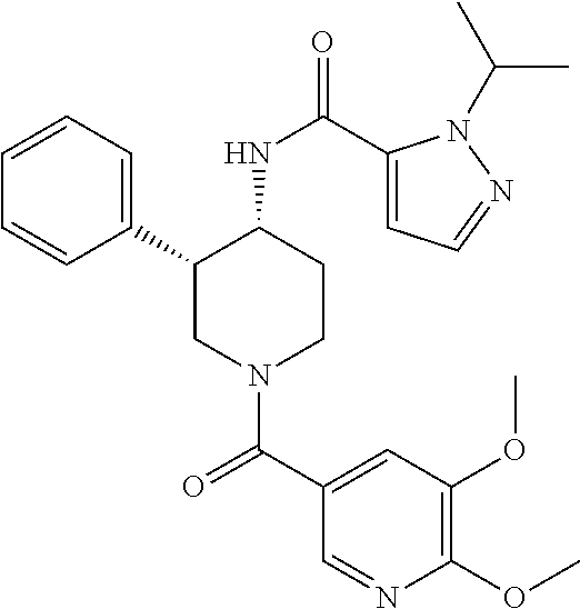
C1=CC=C(C2CN(C(C3=CC(OC)=C(OC)N=C3)=O)CCC2NC(=O)C2=CC=NN2C(C)C)C=C1
